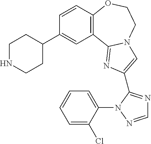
C1=CC2=C(C=C1C1CCNCC1)C1=NC(C3=NC=NN3C3=CC=CC=C3Cl)=CN1CCO2
